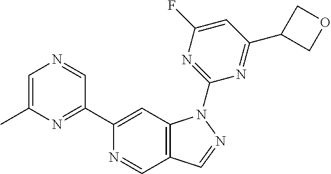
N1=CC2=C(C=C1C1=NC(C)=CN=C1)N(C1=NC(F)=CC(C3COC3)=N1)N=C2
